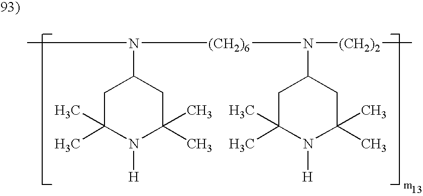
CN(C1CC(C)(C)N([H])C(C)(C)C1)[(CH2)6]N(C1CC(C)(C)N([H])C(C)(C)C1)[(CH2)2]C
